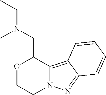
O1CCN2C(=C3C(=N2)C=CC=C3)C1CN(CC)C
